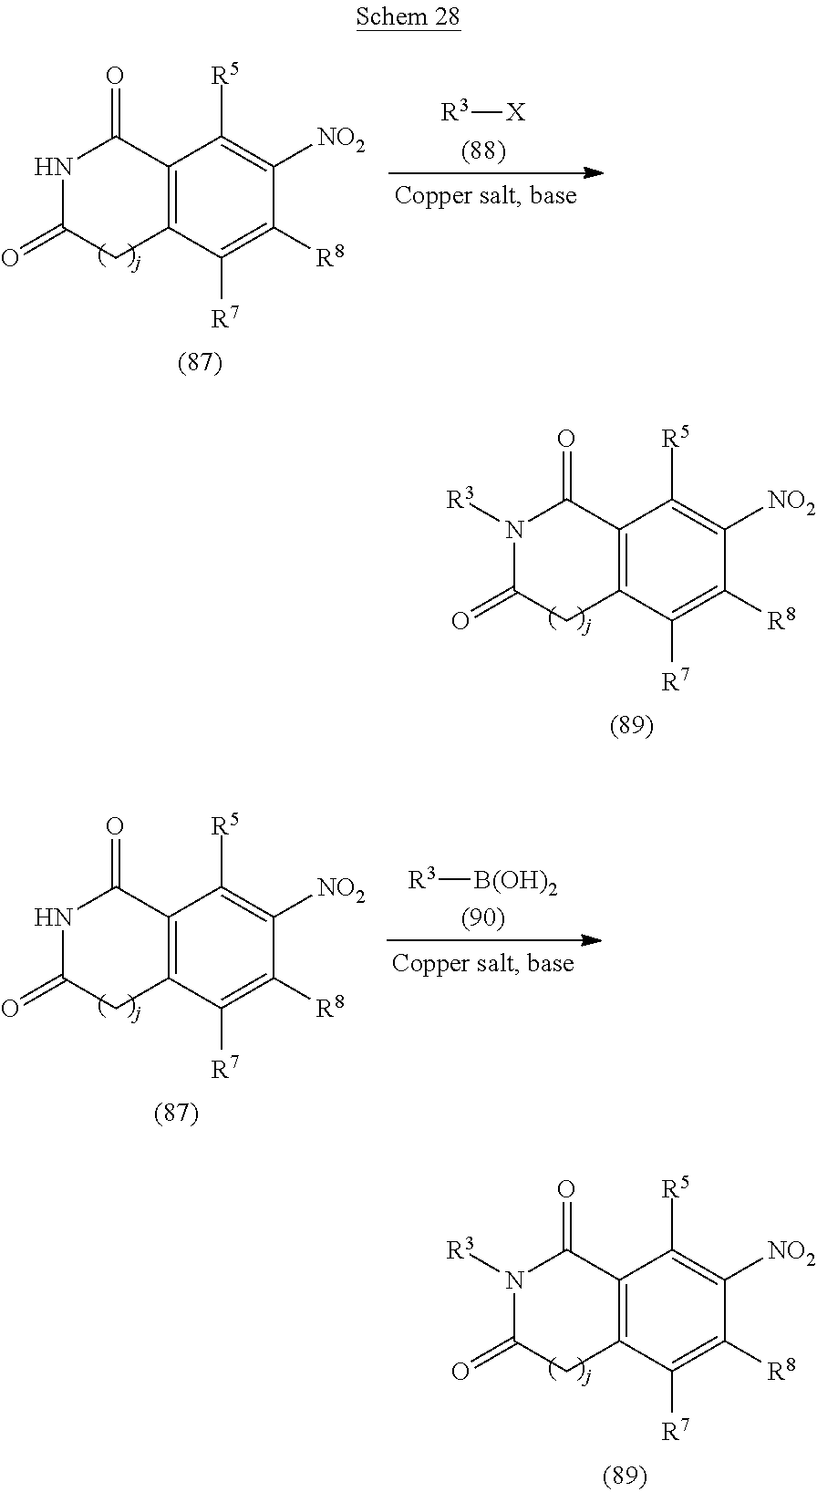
N1([R3])C(=O)CC2=C(C1=O)C([R5])=C([NO2])C([R8])=C2[R7].N1C(=O)CC2=C(C1=O)C([R5])=C([NO2])C([R8])=C2[R7].[R3][X].N1([R3])C(=O)CC2=C(C1=O)C([R5])=C([NO2])C([R8])=C2[R7].[R3][B(OH)2].N1C(=O)CC2=C(C1=O)C([R5])=C([NO2])C([R8])=C2[R7]
